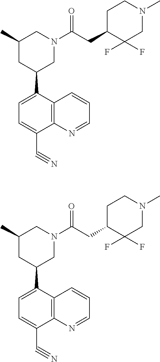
C1(C#N)=CC=C(C2CC(C)CN(C(CC3CCN(C)CC3(F)F)=O)C2)C2=C1N=CC=C2.C1(C#N)=CC=C(C2CC(C)CN(C(CC3CCN(C)CC3(F)F)=O)C2)C2=C1N=CC=C2
